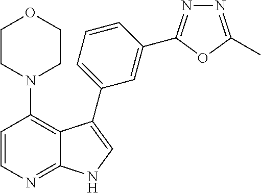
C1=CN=C2C(=C1N1CCOCC1)C(C1=CC=CC(C3=NN=C(C)O3)=C1)=CN2
